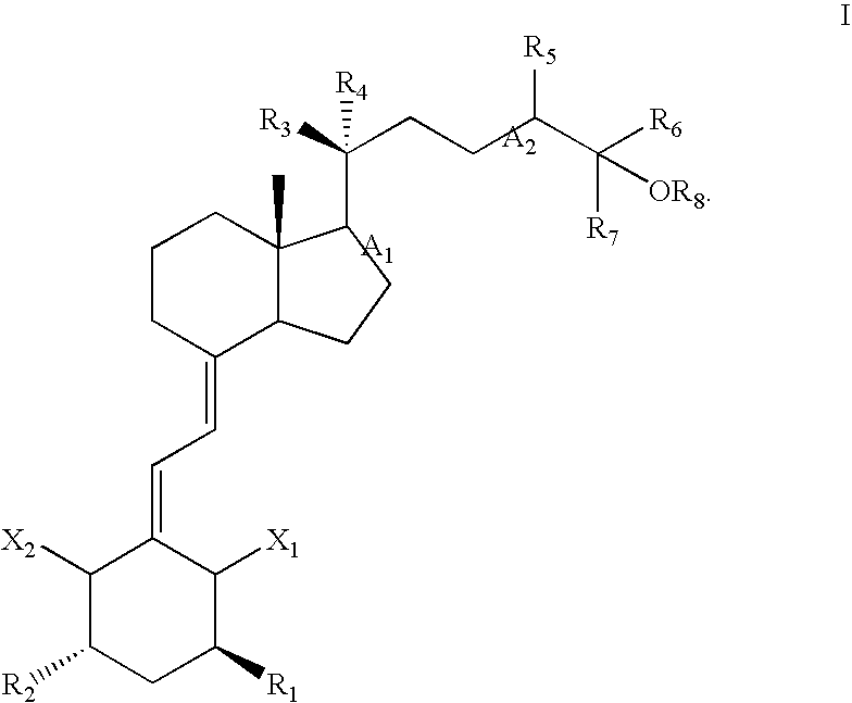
C1CC(=CC=C2C([X2])C([R2])CC([R1])C2[X1])C2C(C)(C1)C(C([R3])(CCC(C([R7])([R6])[OR8])[R5])[R4])CC2
